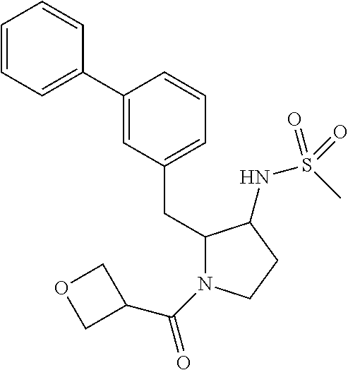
C1(C2=CC=CC=C2)=CC(CC2N(C(C3COC3)=O)CCC2NS(C)(=O)=O)=CC=C1
